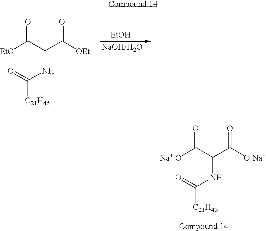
[EtOH].[EtO]C(=O)C(C([OEt])=O)NC(=O)[C21H45].[Na+-O]C(=O)C(C([O-Na+])=O)NC(=O)[C21H45]
